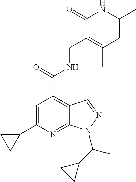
C1=C(C2CC2)N=C2C(=C1C(=O)NCC1=C(C)C=C(C)NC1=O)C=NN2C(C1CC1)C
